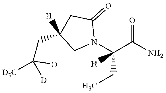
C1([H])(CC([D])([D3C])[D])CN(C(C(N)=O)(CC)[H])C(=O)C1
